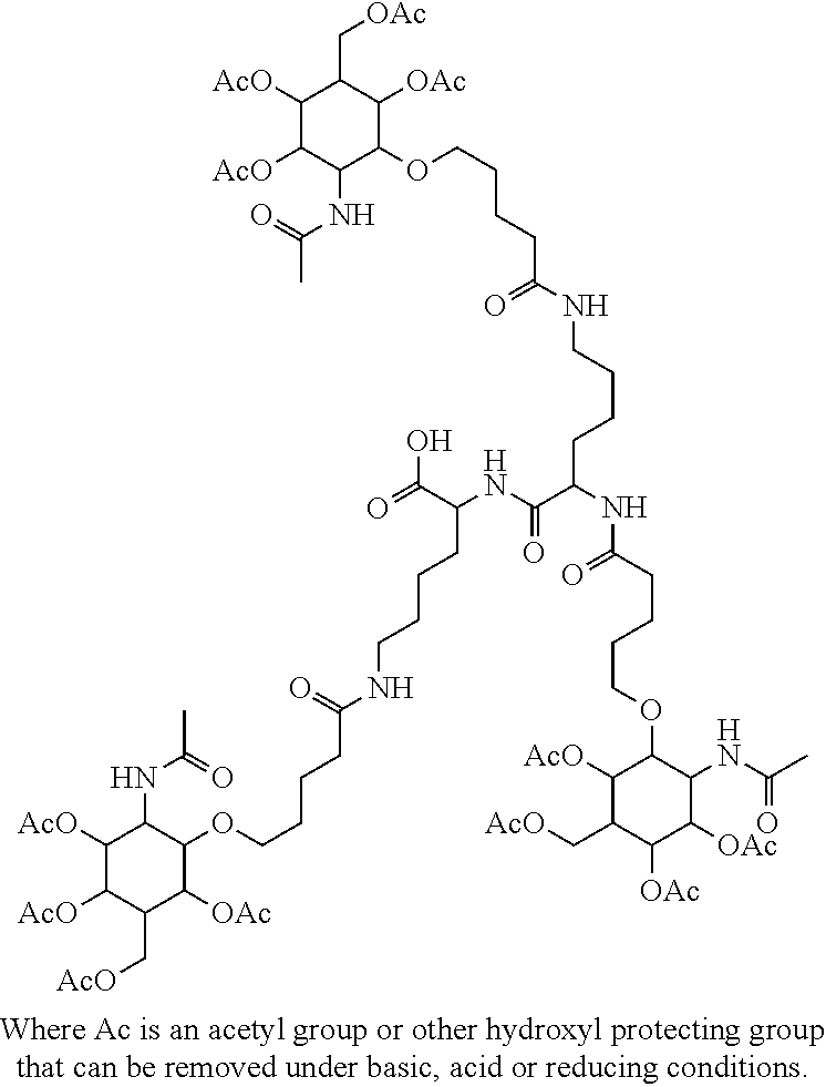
C1([AcO])C([AcO])C(NC(=O)C)C(OCCCCC(NCCCCC(C(=O)NC(CCCCNC(CCCCOC2C(NC(=O)C)C([AcO])C([AcO])C(C[AcO])C2[OAc])=O)C(=O)O)NC(=O)CCCCOC2C([AcO])C(C[AcO])C([OAc])C([OAc])C2NC(C)=O)=O)C([OAc])C1C[OAc]
